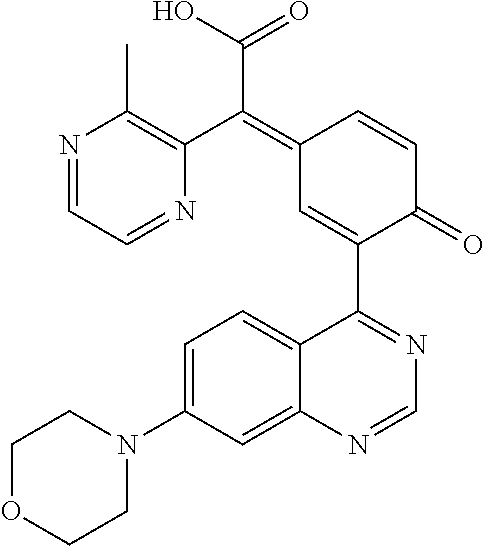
C1=C(N2CCOCC2)C=C2C(=C1)C(C1=CC(=C(C3=C(C)N=CC=N3)C(O)=O)C=CC1=O)=NC=N2
